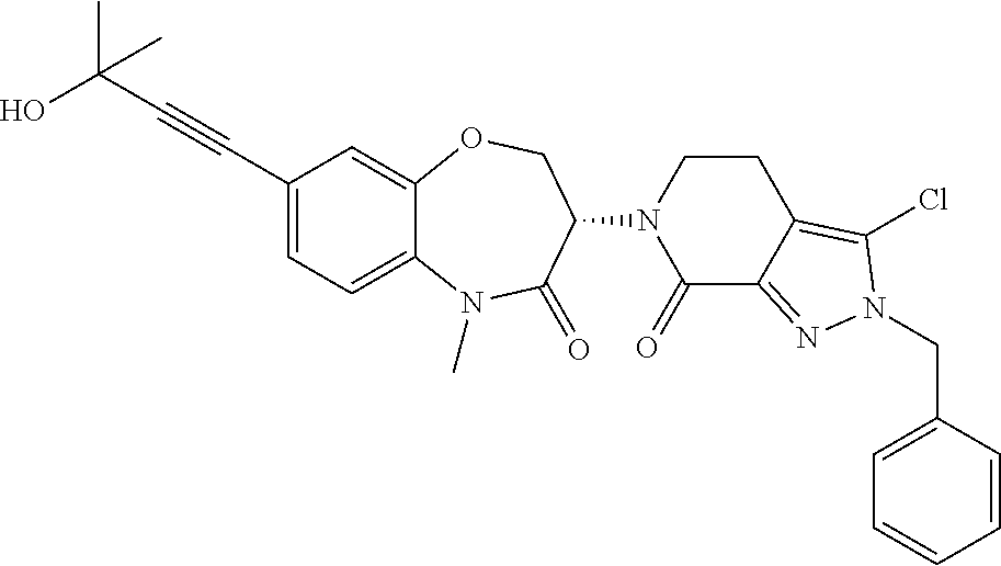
OC(C#CC1=CC=C2C(=C1)OCC(N1C(=O)C3=NN(CC4=CC=CC=C4)C(Cl)=C3CC1)C(=O)N2C)(C)C
